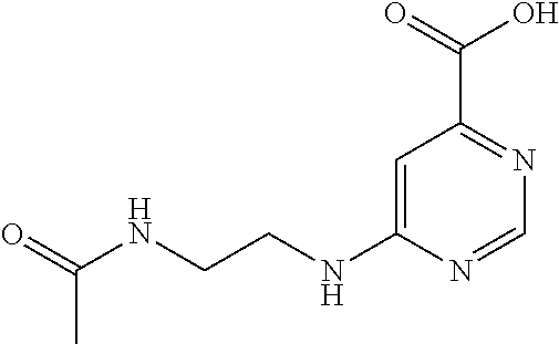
C1=C(NCCNC(=O)C)N=CN=C1C(=O)O
